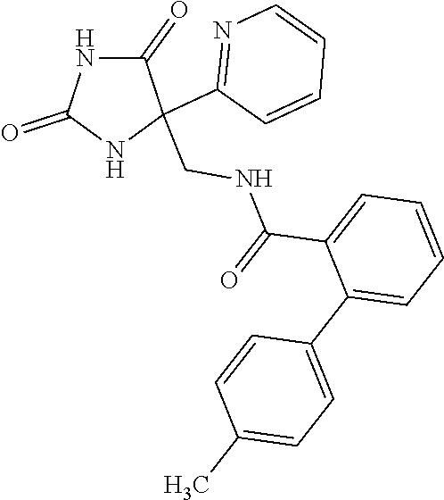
C1(=O)NC(=O)NC1(C1=NC=CC=C1)CNC(C1=CC=CC=C1C1=CC=C(C)C=C1)=O
